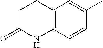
C1(=O)CCC2=C(N1)C=CC(C)=C2
